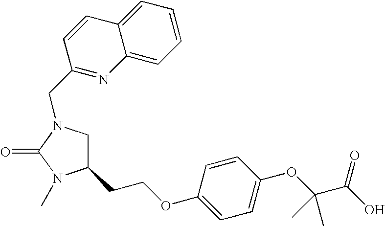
C1(CCOC2=CC=C(OC(C(O)=O)(C)C)C=C2)CN(CC2=NC3=CC=CC=C3C=C2)C(=O)N1C
